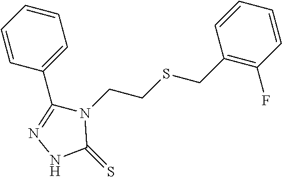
C1(C2=CC=CC=C2)=NNC(=S)N1CCSCC1=C(F)C=CC=C1
